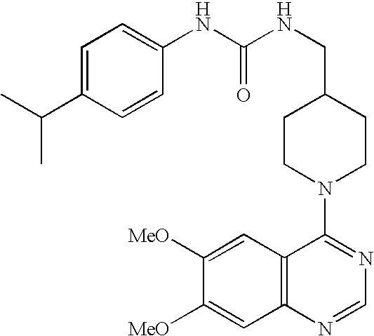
N(C(NCC1CCN(C2=NC=NC3=C2C=C([MeO])C([MeO])=C3)CC1)=O)C1=CC=C(C(C)C)C=C1
